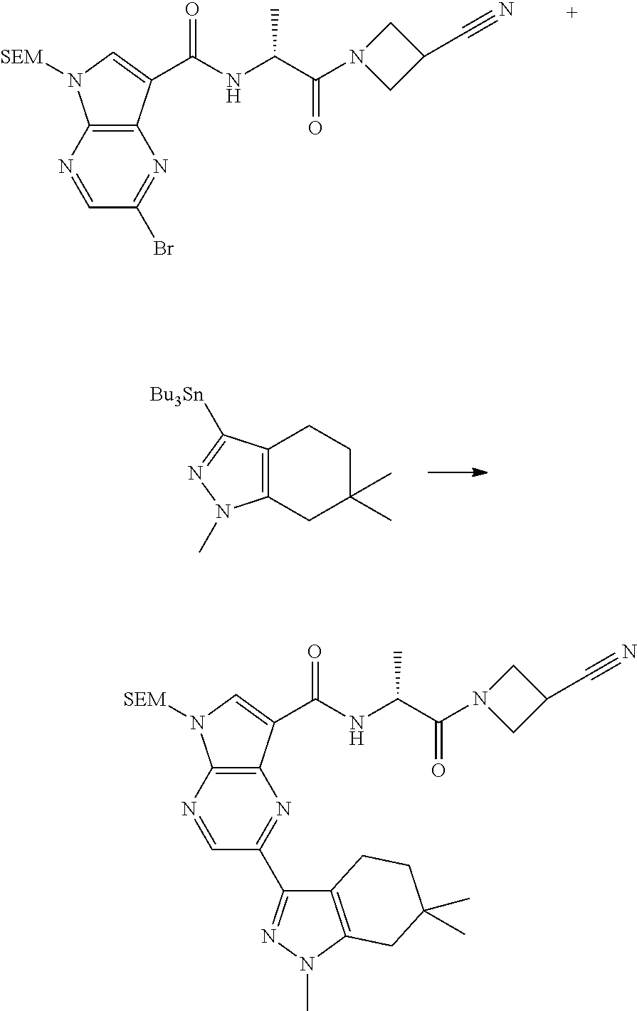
C12=C(C(C(NC(C(=O)N3CC(C#N)C3)C)=O)=CN1[SEM])N=C(Br)C=N2.C12=C(CC(C)(C)CC1)N(C)N=C2[Bu3Sn].C12=C(C(C(NC(C(=O)N3CC(C#N)C3)C)=O)=CN1[SEM])N=C(C1=NN(C)C3=C1CCC(C)(C)C3)C=N2
